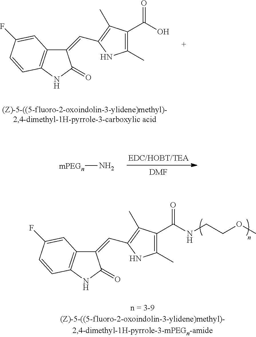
C1(=CC2=C(C)C(C(O)=O)=C(C)N2)C2=C(NC1=O)C=CC(F)=C2.[mPEGn]N.[DMF].C1(=CC2=C(C)C(C(NCCOC)=O)=C(C)N2)C2=C(NC1=O)C=CC(F)=C2
